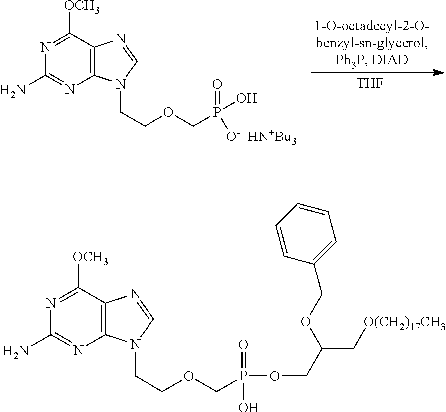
[THF].N1=C([OCH3])C2=C(N=C1N)N(CCOCP(O)(=O)[O-  HN+Bu3])C=N2.N1=C([OCH3])C2=C(N=C1N)N(CCOCP(OCC(C[O(CH2)17CH3])OCC1=CC=CC=C1)(=O)O)C=N2
